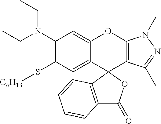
C1(N(CC)CC)=C(S[C6H13])C=C2C(=C1)OC1=C(C(C)=NN1C)C21OC(=O)C2=C1C=CC=C2
